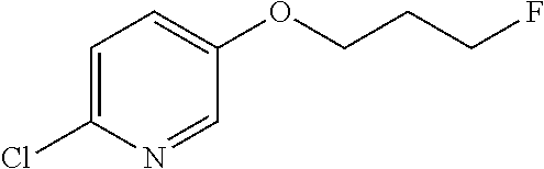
C1=C(Cl)N=CC(OCCCF)=C1
